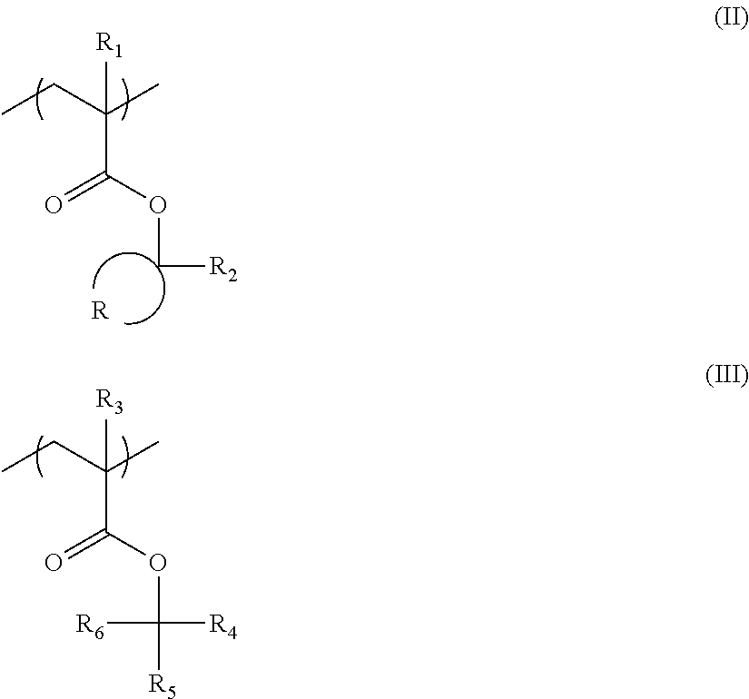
C(C(CC)(C)[R1])(OC[R2])=O.[R].C(C(CC)(C)[R3])(OC([R4])([R6])[R5])=O
